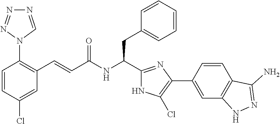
C1(Cl)=CC(C=CC(NC(CC2=CC=CC=C2)C2=NC(C3=CC4=C(C=C3)C(N)=NN4)=C(Cl)N2)=O)=C(N2C=NN=N2)C=C1
